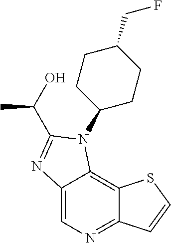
C12=CN=C3C(=C1N(C1CCC(CF)CC1)C(C(O)C)=N2)SC=C3
